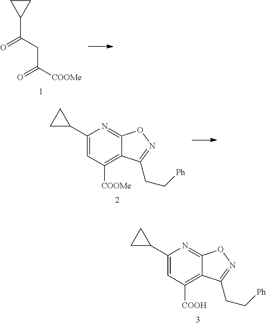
O=C(CC([COOMe])=O)C1CC1.C1(C2CC2)=CC([COOMe])=C2C(=N1)ON=C2CC[Ph].C1(C2CC2)=CC([COOH])=C2C(=N1)ON=C2CC[Ph]
